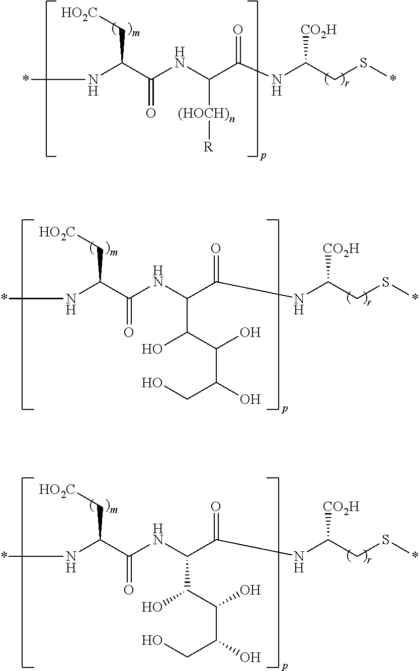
N(C(C(NC(CS*)[CO2H])=O)[(HOCH)n][R])C(C(N*)C[HO2C])=O.N(C(C(NC(CS*)[CO2H])=O)C(O)C(C(CO)O)O)C(C(N*)C[HO2C])=O.N(C(C(NC(CS*)[CO2H])=O)C(O)C(C(CO)O)O)C(C(N*)C[HO2C])=O
